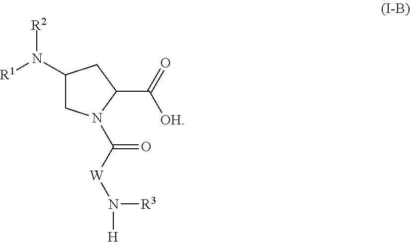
[R2]N(C1CN(C([W]N([H])[R3])=O)C(C(=O)[OH])C1)[R1]
